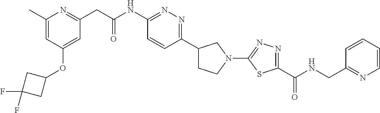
C1(C)=CC(OC2CC(F)(F)C2)=CC(CC(NC2=NN=C(C3CCN(C4=NN=C(C(NCC5=NC=CC=C5)=O)S4)C3)C=C2)=O)=N1
